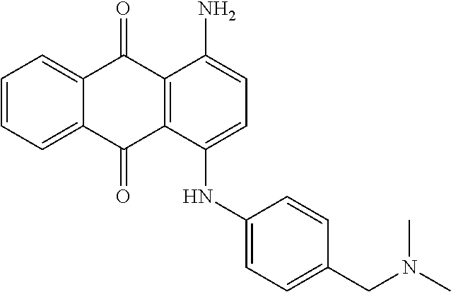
C1=CC=C2C(=C1)C(=O)C1=C(C2=O)C(NC2=CC=C(CN(C)C)C=C2)=CC=C1N
